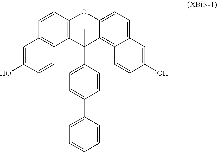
C1=C(C2(C)C3=C(C=CC4=C3C=CC(O)=C4)OC3=CC=C4C(=C23)C=CC(O)=C4)C=CC(C2=CC=CC=C2)=C1
